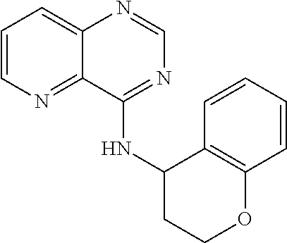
C1=CN=C2C(=C1)N=CN=C2NC1C2=C(C=CC=C2)OCC1
